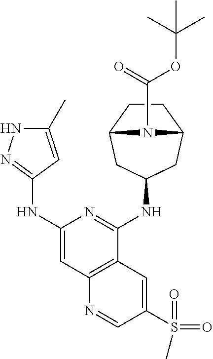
N(C1=NC(NC2=NNC(C)=C2)=CC2=C1C=C(S(=O)(C)=O)C=N2)C1CC2CCC(C1)N2C(=O)OC(C)(C)C
